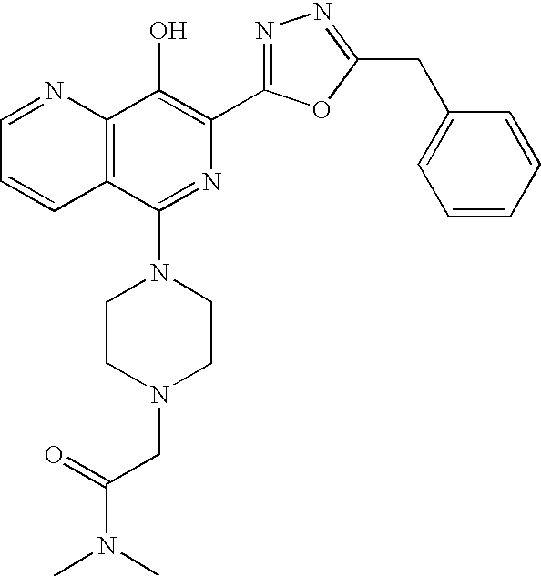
C1=NC2=C(C=C1)C(N1CCN(CC(=O)N(C)C)CC1)=NC(C1=NN=C(CC3=CC=CC=C3)O1)=C2O
